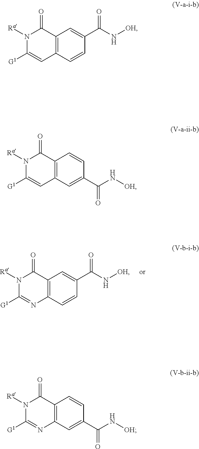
C12=C(C=CC(C(N[OH])=O)=C1)N=C([G1])N([Ra])C2=O.C12=C(C=CC(C(N[OH])=O)=C1)C=C([G1])N([Ra])C2=O.C12=C(C=C(C(N[OH])=O)C=C1)C=C([G1])N([Ra])C2=O.C12=C(C=C(C(N[OH])=O)C=C1)N=C([G1])N([Ra])C2=O
